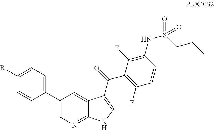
C1([R])=CC=C(C2=CN=C3C(=C2)C(C(C2=C(F)C=CC(NS(CCC)(=O)=O)=C2F)=O)=CN3)C=C1
